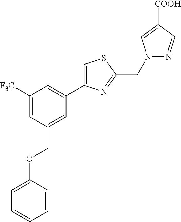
C1([F3C])=CC(COC2=CC=CC=C2)=CC(C2=CSC(CN3N=CC([COOH])=C3)=N2)=C1
